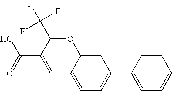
C1(C(O)=O)=CC2=CC=C(C3=CC=CC=C3)C=C2OC1C(F)(F)F
